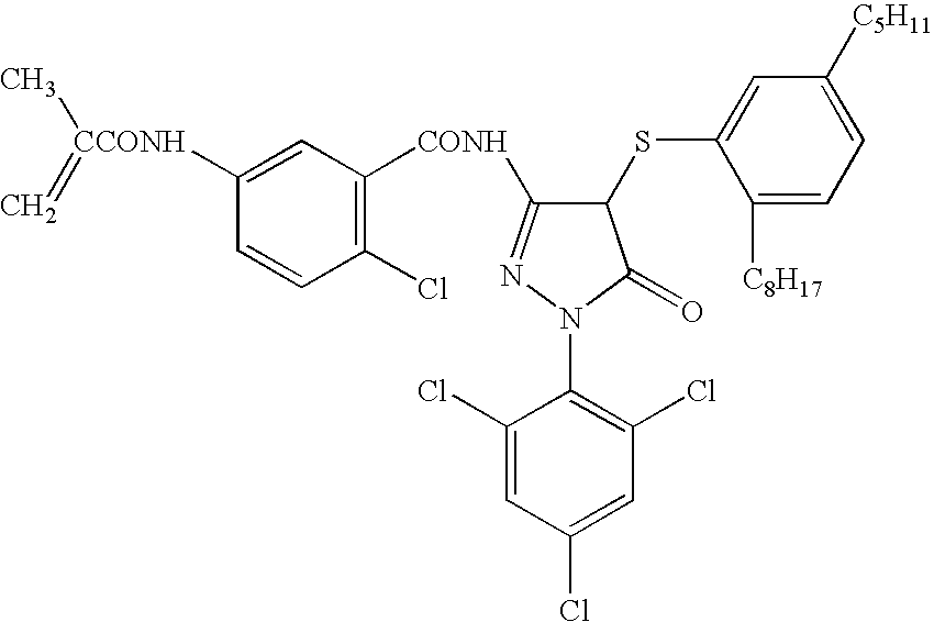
C1(SC2=CC([C5H11])=CC=C2[C8H17])C([CONH]C2=C(Cl)C=CC([CCONH](=C)C)=C2)=NN(C2=C(Cl)C=C(Cl)C=C2Cl)C1=O
